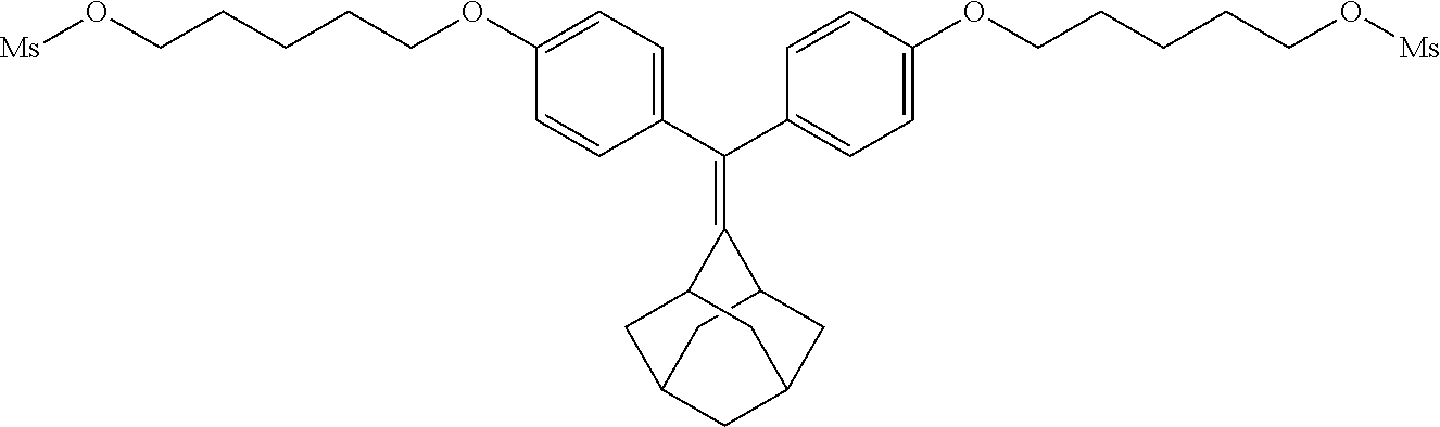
C1=CC(C(C2=CC=C(OCCCCCO[Ms])C=C2)=C2C3CC4CC(CC2C4)C3)=CC=C1OCCCCCO[Ms]
